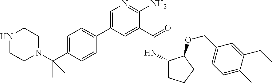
N1CCN(C(C2=CC=C(C3=CN=C(N)C(C(=O)NC4CCCC4OCC4=CC=C(C)C(CC)=C4)=C3)C=C2)(C)C)CC1
